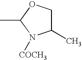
CC1N([COCH3])C(C)CO1
